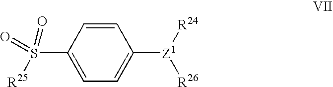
C1=CC(S(=O)(=O)[R25])=CC=C1[Z1]([R24])[R26]
